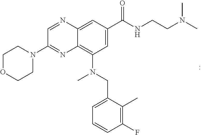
C1OCCN(C2=NC3=C(N(CC4=CC=CC(F)=C4C)C)C=C(C(=O)NCCN(C)C)C=C3N=C2)C1
